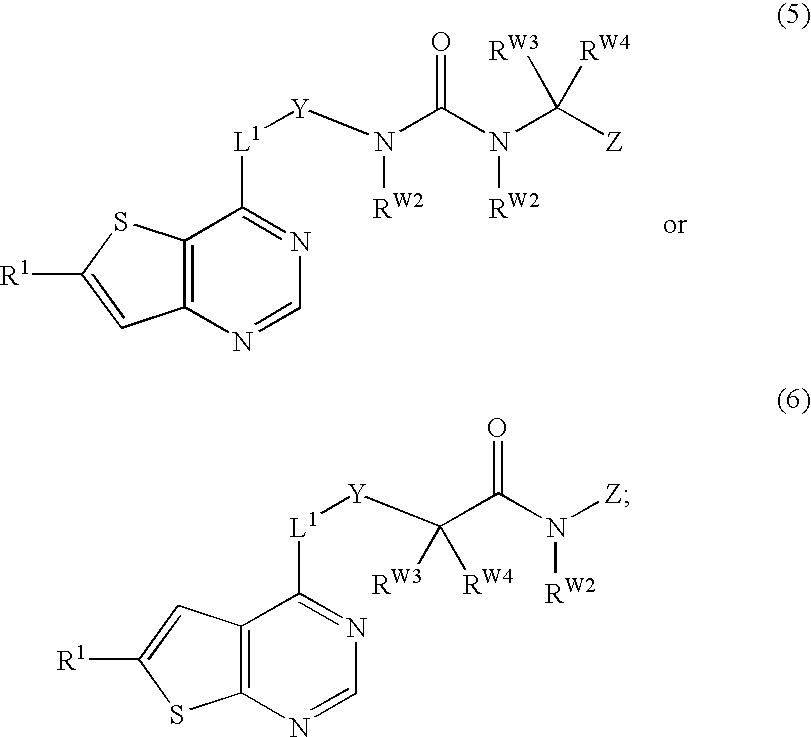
C12=C(N=CN=C1[L1][Y]N(C(N(C([Z])([RW3])[RW4])[RW2])=O)[RW2])C=C([R1])S2.C12=C(N=CN=C1[L1][Y]C(C(N([Z])[RW2])=O)([RW3])[RW4])SC([R1])=C2
